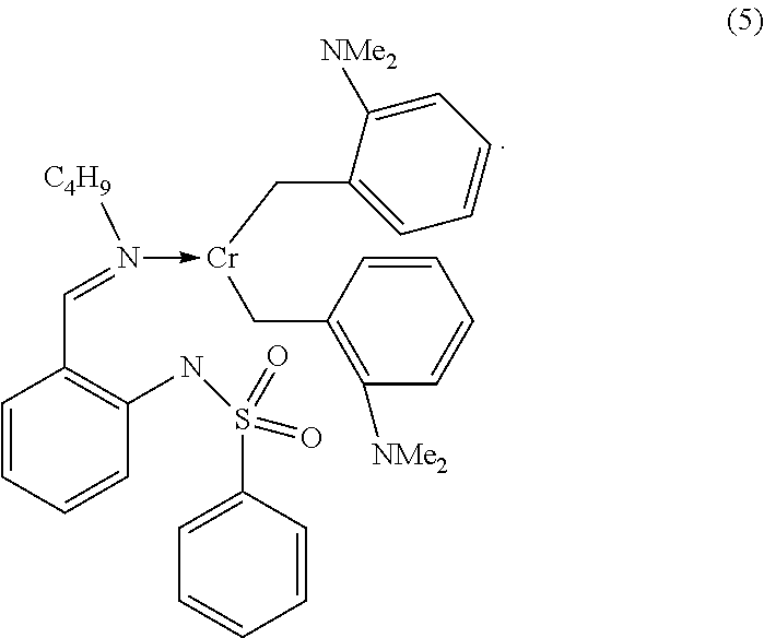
C(C1=C([NMe2])C=CC=C1)[Cr](CC1=CC=CC=C1[NMe2])-N(=CC1=C(NS(C2=CC=CC=C2)(=O)=O)C=CC=C1)[C4H9]
